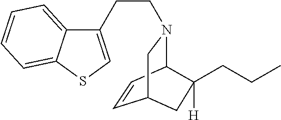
C1=CC2N(CCC3=CSC4=CC=CC=C34)CC1CC2(CCC)[H]
